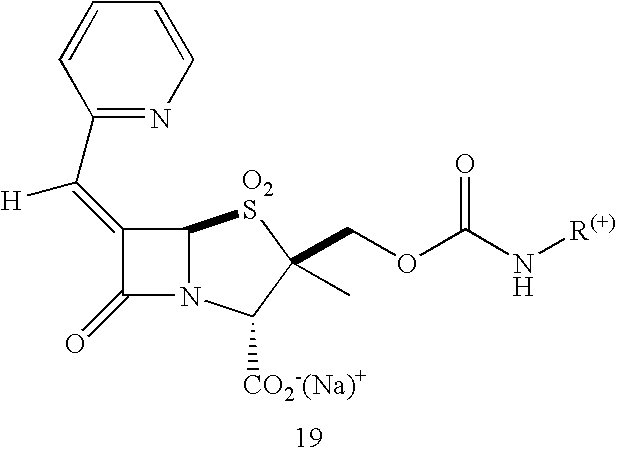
C12N(C([CO2-(Na)+])C(COC(N[R(+)])=O)(C)[O2S]1)C(=O)C2=C([H])C1=NC=CC=C1
